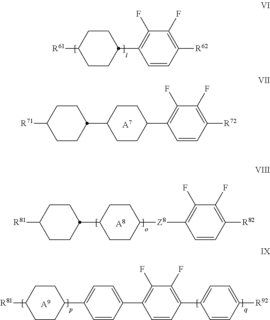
C1CC([R61])CCC1C1=C(F)C(F)=C([R62])C=C1.[A7].C1CC([R71])CCC1C1CCC(C2=C(F)C(F)=C([R72])C=C2)CC1.[A8].C1CC([R81])CCC1C1CCC([Z8]C2=C(F)C(F)=C([R82])C=C2)CC1.[A9].C1CC([R81])CCC1C1=CC=C(C2=C(F)C(F)=C(C3=CC=C([R92])C=C3)C=C2)C=C1
